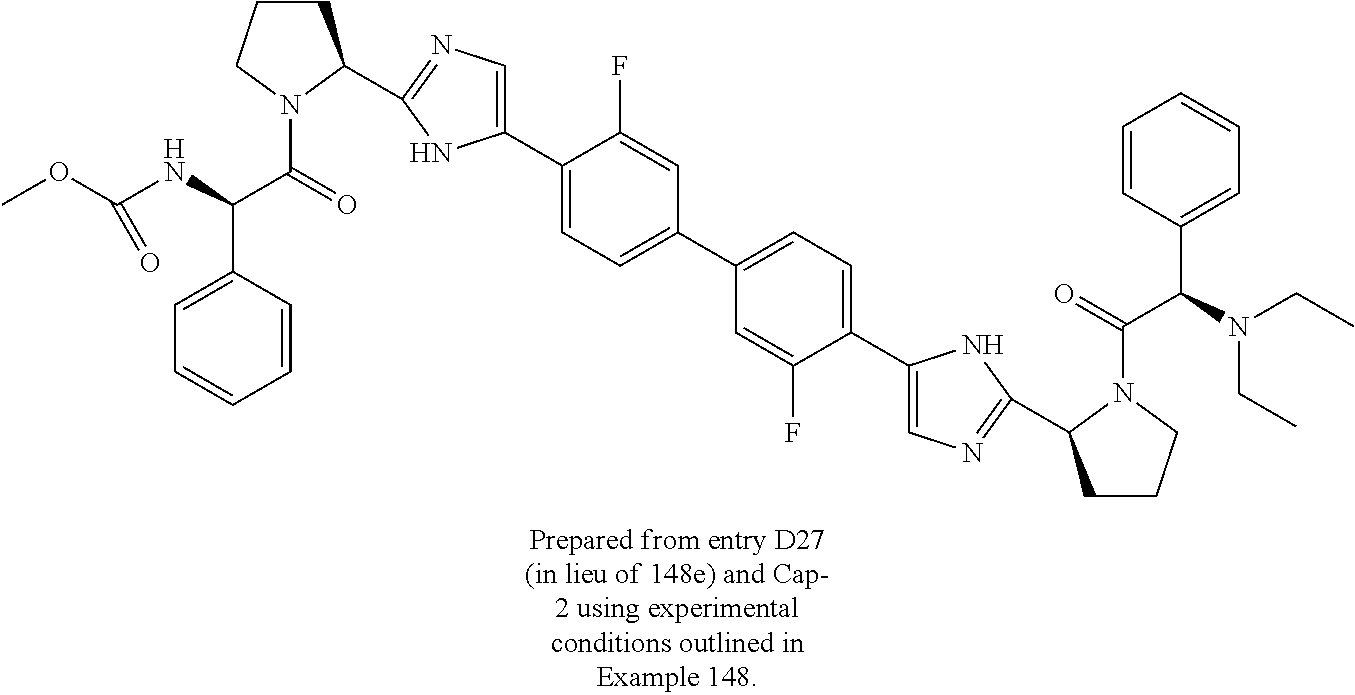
C1CCN(C(=O)C(NC(OC)=O)C2=CC=CC=C2)C1C1=NC=C(C2=CC=C(C3=CC=C(C4=CN=C(C5CCCN5C(=O)C(N(CC)CC)C5=CC=CC=C5)N4)C(F)=C3)C=C2F)N1
